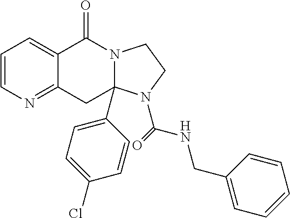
C1=CN=C2C(=C1)C(=O)N1C(C3=CC=C(Cl)C=C3)(C2)N(C(NCC2=CC=CC=C2)=O)CC1
